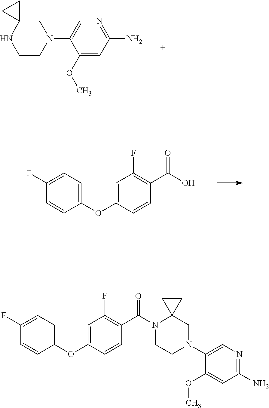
C1CNC2(CC2)CN1C1=CN=C(N)C=C1OC.C1=C(OC2=CC=C(F)C=C2)C=CC(C(=O)O)=C1F.C1(OC)=CC(N)=NC=C1N1CCN(C(C2=C(F)C=C(OC3=CC=C(F)C=C3)C=C2)=O)C2(C1)CC2
